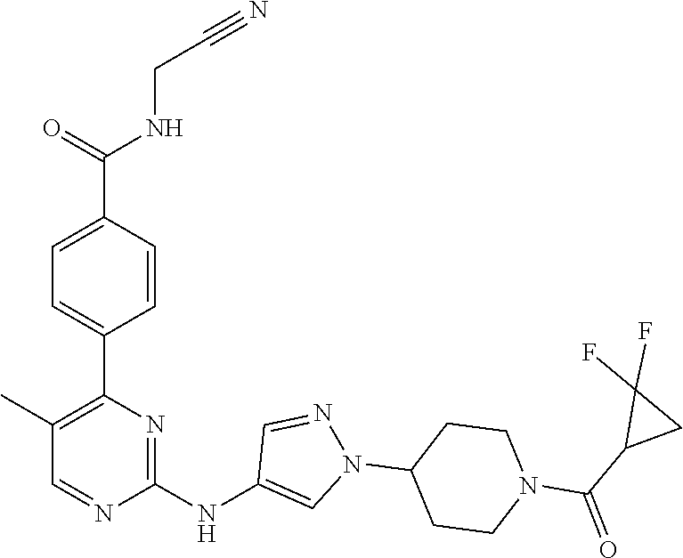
C1(C2=C(C)C=NC(NC3=CN(C4CCN(C(C5CC5(F)F)=O)CC4)N=C3)=N2)=CC=C(C(=O)NCC#N)C=C1
